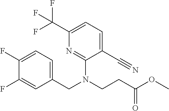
C1(CN(CCC(OC)=O)C2=NC(C(F)(F)F)=CC=C2C#N)=CC=C(F)C(F)=C1
